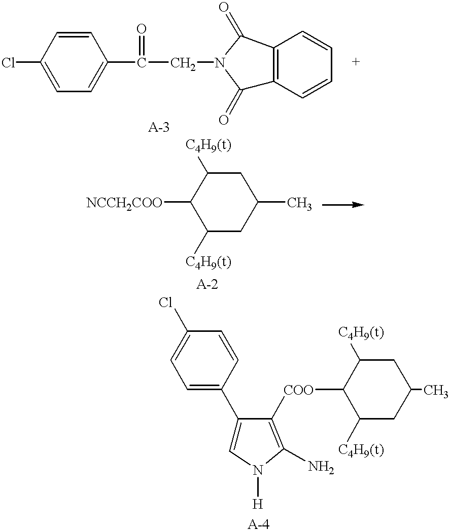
C1=CC(Cl)=CC=C1C(CN1C(=O)C2=C(C1=O)C=CC=C2)=O.C1([C4H9(t)])C([NCCH2COO])C([C4H9(t)])CC(C)C1.C1=C(C2=CN([H])C(N)=C2[COO]C2C([C4H9(t)])CC(C)CC2[C4H9(t)])C=CC(Cl)=C1
